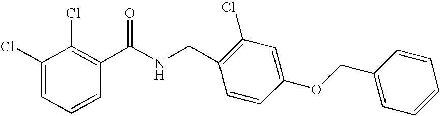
C1(Cl)=CC=CC(C(NCC2=C(Cl)C=C(OCC3=CC=CC=C3)C=C2)=O)=C1Cl
